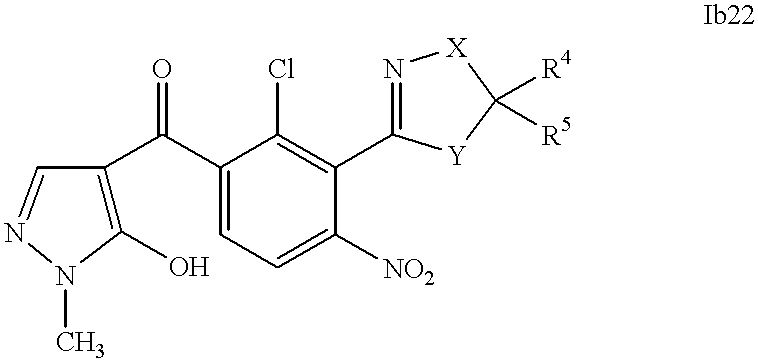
C1(O)=C(C(C2=CC=C([NO2])C(C3=N[X]C([R4])([R5])[Y]3)=C2Cl)=O)C=NN1C
